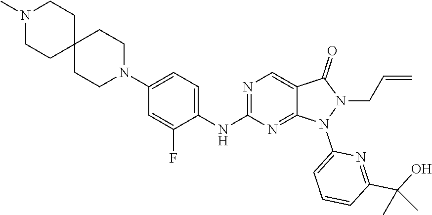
N1=C(NC2=CC=C(N3CCC4(CC3)CCN(C)CC4)C=C2F)N=C2C(=C1)C(=O)N(CC=C)N2C1=CC=CC(C(O)(C)C)=N1
